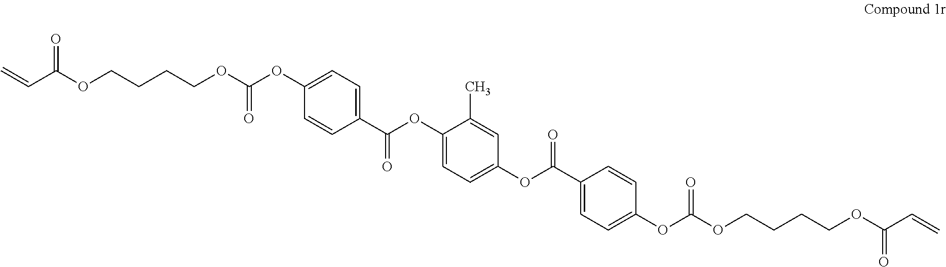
C1(C(OC2=CC=C(OC(C3=CC=C(OC(=O)OCCCCOC(=O)C=C)C=C3)=O)C=C2C)=O)=CC=C(OC(OCCCCOC(C=C)=O)=O)C=C1
